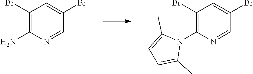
C1(Br)=C(N)N=CC(Br)=C1.C1(Br)=C(N2C(C)=CC=C2C)N=CC(Br)=C1
